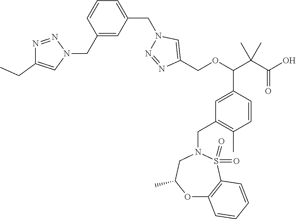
C1(CN2N=NC(CC)=C2)=CC(CN2C=C(COC(C(C(O)=O)(C)C)C3=CC(CN4CC(C)OC5=C(S4(=O)=O)C=CC=C5)=C(C)C=C3)N=N2)=CC=C1
